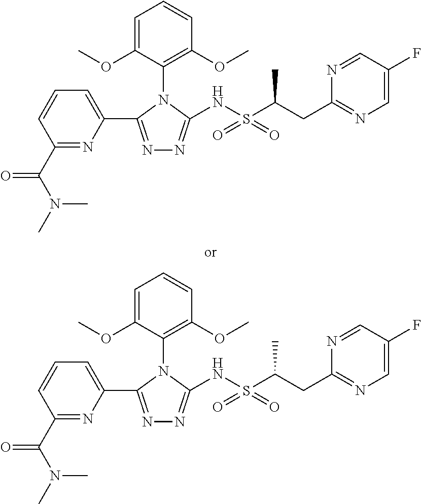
C1(C(N(C)C)=O)=NC(C2=NN=C(NS(C(CC3=NC=C(F)C=N3)C)(=O)=O)N2C2=C(OC)C=CC=C2OC)=CC=C1.C1(C(N(C)C)=O)=NC(C2=NN=C(NS(C(CC3=NC=C(F)C=N3)C)(=O)=O)N2C2=C(OC)C=CC=C2OC)=CC=C1
